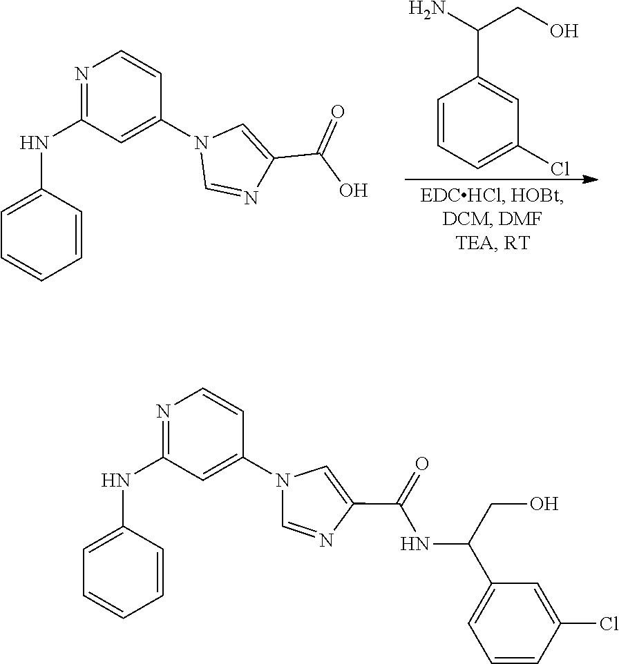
N1=C(NC2=CC=CC=C2)C=C(N2C=NC(C(O)=O)=C2)C=C1.C1=CC=C(Cl)C=C1C(N)CO.N1=C(NC2=CC=CC=C2)C=C(N2C=NC(C(NC(C3=CC=CC(Cl)=C3)CO)=O)=C2)C=C1
